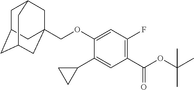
C1(C(OC(C)(C)C)=O)=C(F)C=C(OCC23CC4CC(CC(C2)C4)C3)C(C2CC2)=C1
